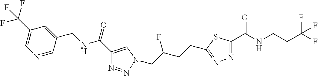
C1(C(=O)NCC2=CC(C(F)(F)F)=CN=C2)=CN(CC(CCC2=NN=C(C(NCCC(F)(F)F)=O)S2)F)N=N1
